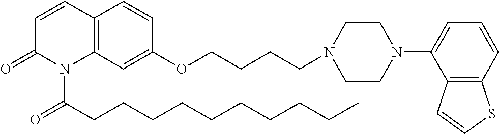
C12=C(C=C(OCCCCN3CCN(C4=CC=CC5=C4C=CS5)CC3)C=C1)N(C(CCCCCCCCCC)=O)C(=O)C=C2
